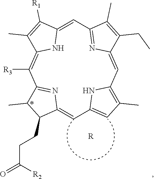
C12=CC3=NC(=CC4=C(C)C=C(C=C5C(CCC(=O)[R2])C(C)C(=N5)C([R3])=C(C(C)=C1[R1])N2)N4)C(CC)=C3C.[R]
